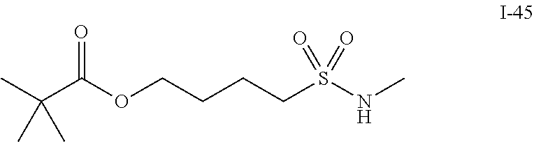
CC(C(OCCCCS(NC)(=O)=O)=O)(C)C
